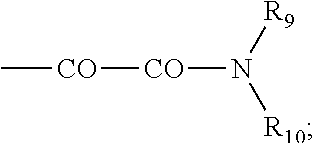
C[CO][CO]N([R10])[R9]
